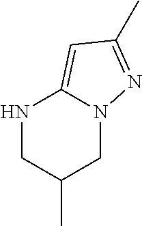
N1CC(C)CN2C1=CC(C)=N2
